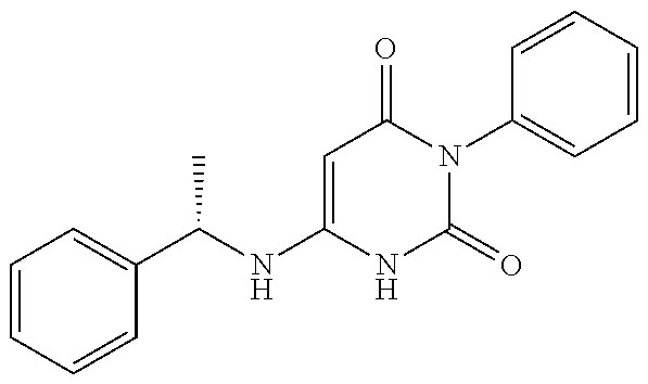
C1=CC=CC(C(NC2=CC(=O)N(C3=CC=CC=C3)C(=O)N2)C)=C1
